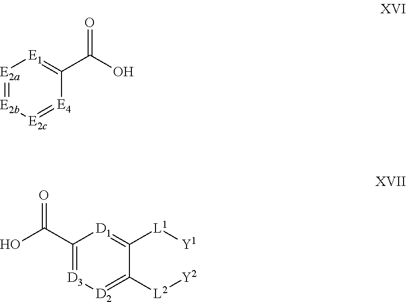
[E2a]1=[E2b][E2c]=[E4]C(C(O)=O)=[E1]1.OC(C1=[D3][D2]=C([L2][Y2])C([L1][Y1])=[D1]1)=O
